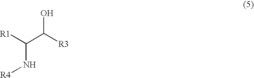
[R1]C(C([R3])O)N[R4]
